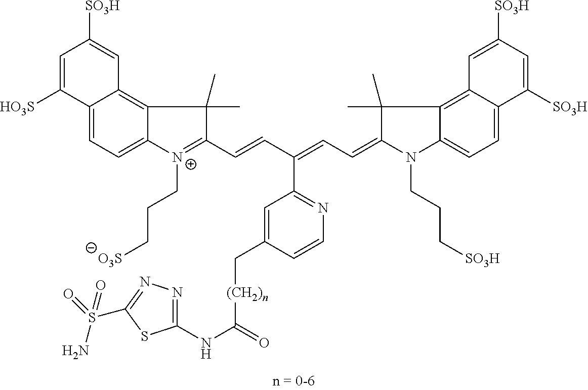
C12=CC=C3C(=C1C=C([SO3H])C=C2[HO3S])C(C)(C)C(C=CC(=CC=C1N(CCC[SO3H])C2=CC=C4C(=C2C1(C)C)C=C([SO3H])C=C4[SO3H])C1=NC=CC(C[(CH2)n]C(NC2=NN=C(S(N)(=O)=O)S2)=O)=C1)=[N+]3CCC[O3S]
